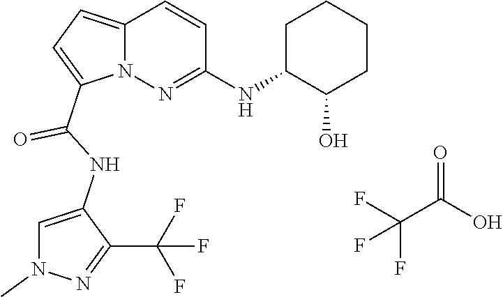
N12C(=CC=C1C(NC1=CN(C)N=C1C(F)(F)F)=O)C=CC(NC1C(O)CCCC1)=N2.C(C(O)=O)(F)(F)F
